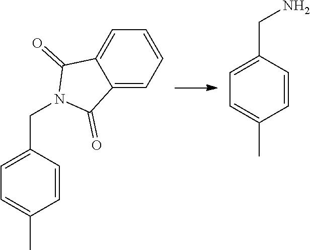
C1=CC=C2C(=C1)C(=O)N(CC1=CC=C(C)C=C1)C2=O.C1=C(CN)C=CC(C)=C1
